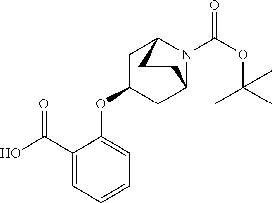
C1(C(O)=O)=CC=CC=C1OC1CC2N(C(OC(C)(C)C)=O)C(C1)CC2
